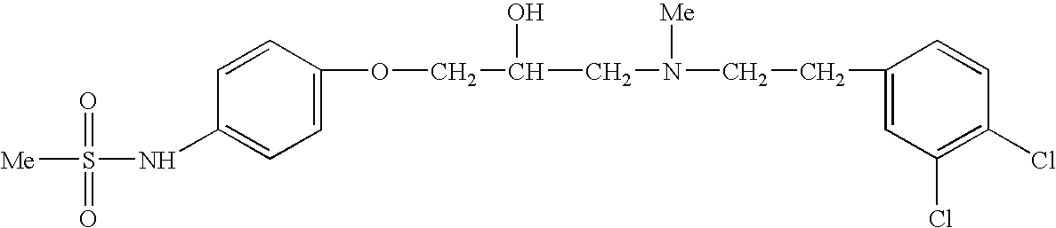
C1=C(OCC(CN(CCC2=CC(Cl)=C(Cl)C=C2)[Me])O)C=CC(NS([Me])(=O)=O)=C1
